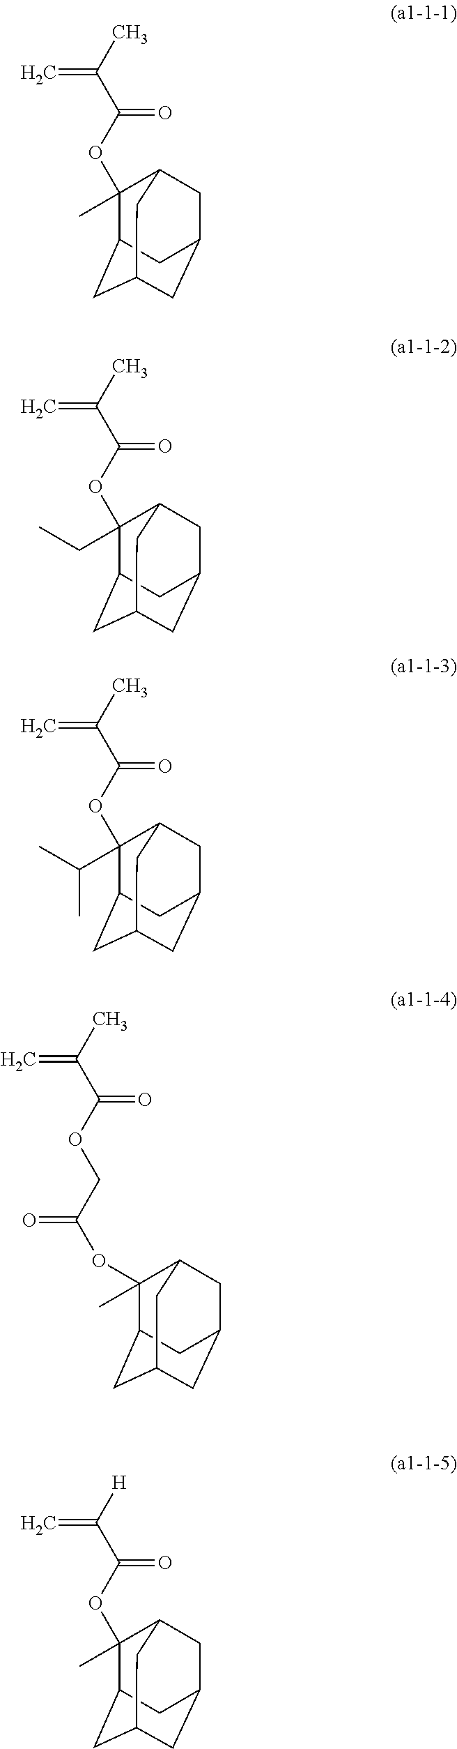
C1(OC(C(C)=C)=O)(C)C2CC3CC(CC1C3)C2.C1(OC(C(C)=C)=O)(CC)C2CC3CC(CC1C3)C2.C1(OC(C(C)=C)=O)(C(C)C)C2CC3CC(CC1C3)C2.C(OC(C(C)=C)=O)C(OC1(C)C2CC3CC(CC1C3)C2)=O.C1(OC(C([H])=C)=O)(C)C2CC3CC(CC1C3)C2
